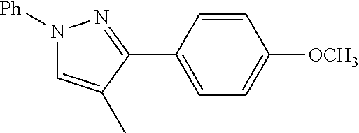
C1(C2=NN([Ph])C=C2C)=CC=C([OCH3])C=C1
